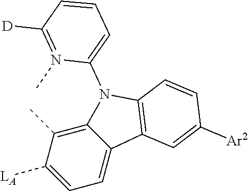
C12=C(C)C([LA])=CC=C1C1=C(N2C2=CC=CC([D])=N2C)C=CC([Ar2])=C1
